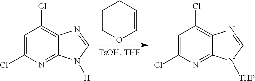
C1COC=CC1.C1=C(Cl)N=C2C(=C1Cl)N=CN2[H].C1=C(Cl)N=C2C(=C1Cl)N=CN2[THP]
